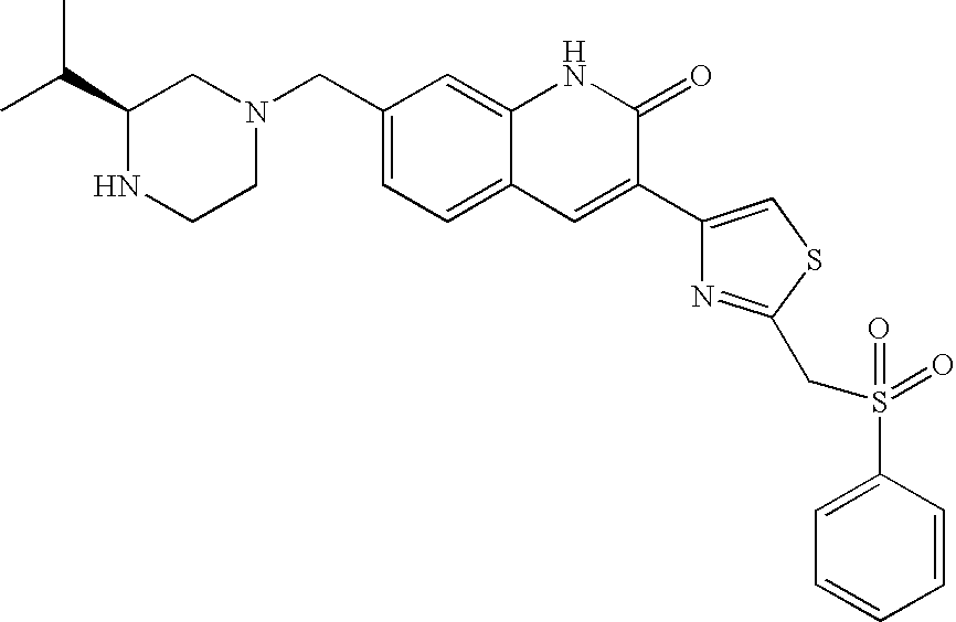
C1(CN2CCNC(C(C)C)C2)=CC=C2C(=C1)NC(=O)C(C1=CSC(CS(=O)(=O)C3=CC=CC=C3)=N1)=C2
